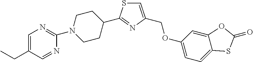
C1=C(COC2=CC=C3C(=C2)OC(=O)S3)N=C(C2CCN(C3=NC=C(CC)C=N3)CC2)S1
